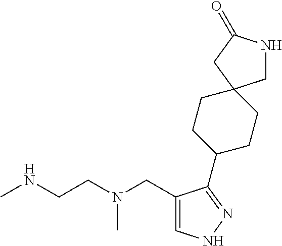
CNCCN(CC1=CNN=C1C1CCC2(CC1)CNC(=O)C2)C
